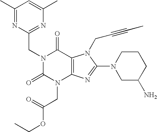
C1(C)=NC(CN2C(=O)N(CC(OCC)=O)C3=C(C2=O)N(CC#CC)C(N2CC(N)CCC2)=N3)=NC(C)=C1
